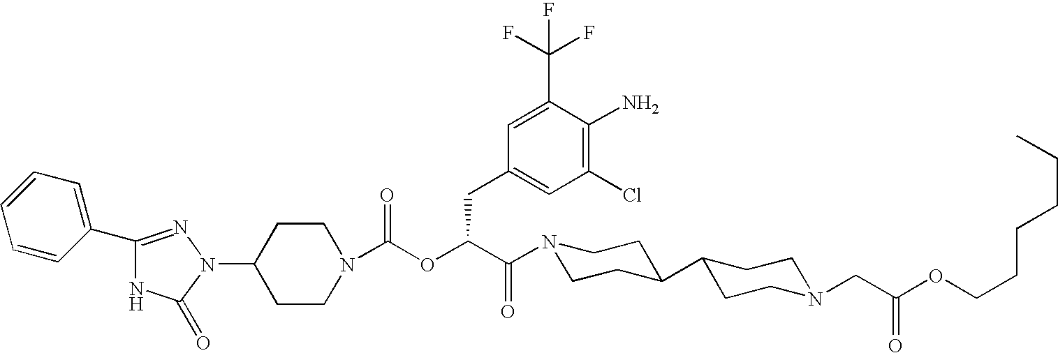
C1(N2N=C(C3=CC=CC=C3)NC2=O)CCN(C(OC(C(=O)N2CCC(C3CCN(CC(OCCCCCC)=O)CC3)CC2)CC2=CC(Cl)=C(N)C(C(F)(F)F)=C2)=O)CC1
